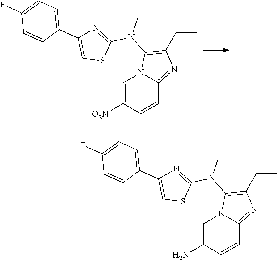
[O2N]C1=CN2C(=NC(CC)=C2N(C)C2=NC(C3=CC=C(F)C=C3)=CS2)C=C1.NC1=CN2C(=NC(CC)=C2N(C)C2=NC(C3=CC=C(F)C=C3)=CS2)C=C1
